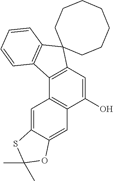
C1(O)=CC2=C(C3=C1C=C1C(=C3)SC(C)(C)O1)C1=C(C=CC=C1)C21CCCCCCC1
